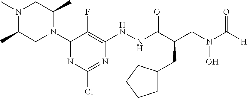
N1(C2=NC(Cl)=NC(NNC(C(CC3CCCC3)CN(C([H])=O)O)=O)=C2F)C(C)CN(C)C(C)C1
